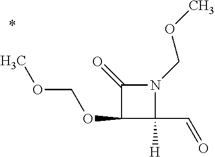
C1(OCOC)C(C=O)([H])N(COC)C1=O
